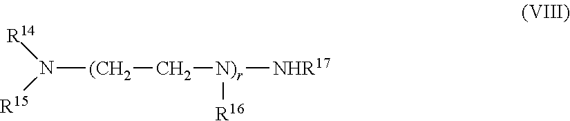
N([(CH2]C[N)r]([R16])[NHR17])([R14])[R15]
